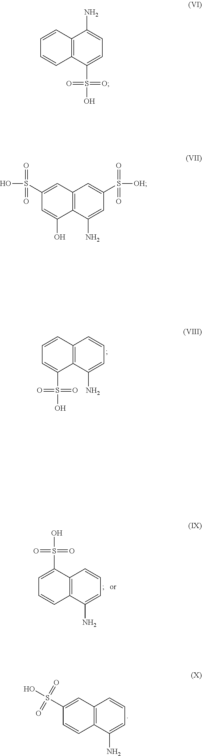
C12=C(C(N)=CC=C1)C(S(=O)(=O)O)=CC=C2.C12=C(C(N)=CC=C1)C=CC=C2S(=O)(=O)O.C12=C(C(N)=CC=C1)C=CC(S(=O)(=O)O)=C2.C12=C(C(S(=O)(=O)O)=CC=C1N)C=CC=C2.C12=C(C(N)=CC(S(=O)(=O)[OH])=C1)C(O)=CC(S(O)(=O)=O)=C2
